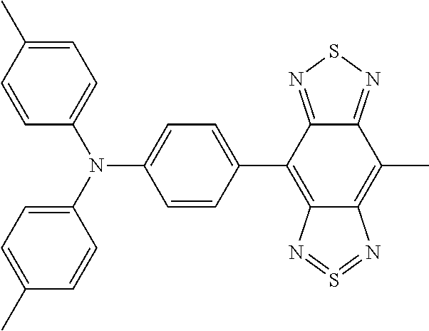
C1(C2=C3C(=C(C)C4=NSN=C24)N=S=N3)=CC=C(N(C2=CC=C(C)C=C2)C2=CC=C(C)C=C2)C=C1
